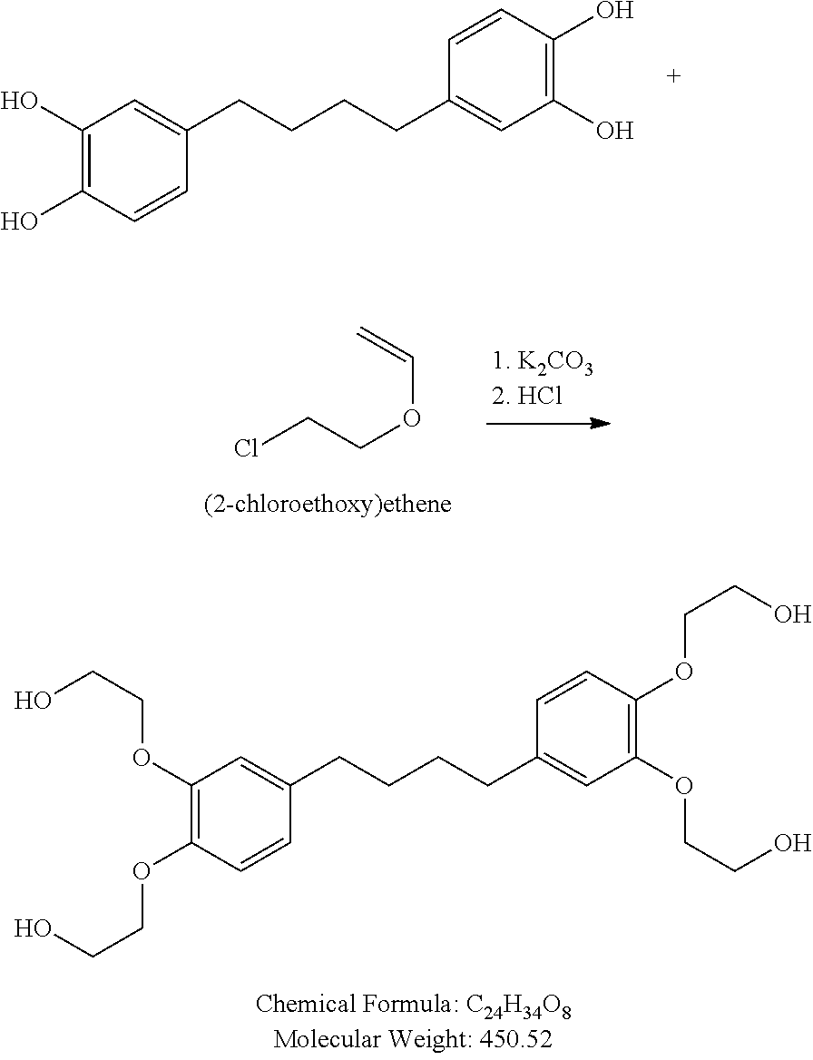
OCCOC1=C(OCCO)C=CC(CCCCC2=CC(OCCO)=C(OCCO)C=C2)=C1.C1(O)=C(O)C=C(CCCCC2=CC(O)=C(O)C=C2)C=C1.ClCCOC=C
